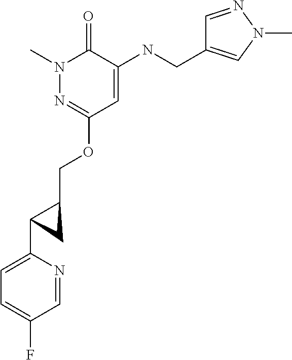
N1(C)N=C(OCC2CC2C2=CC=C(F)C=N2)C=C(NCC2=CN(C)N=C2)C1=O
